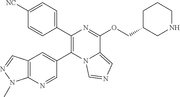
C1(C2=C(C3=CC4=C(N=C3)N(C)N=C4)N3C(=CN=C3)C(OCC3CNCCC3)=N2)=CC=C([NC])C=C1
